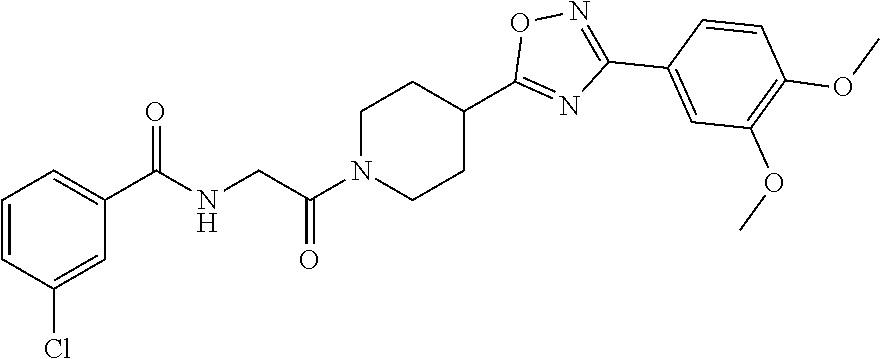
C1N(C(CNC(C2=CC=CC(Cl)=C2)=O)=O)CCC(C2=NC(C3=CC(OC)=C(OC)C=C3)=NO2)C1
